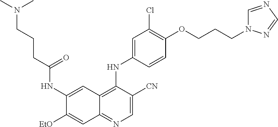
C1=C([CN])C(NC2=CC(Cl)=C(OCCCN3C=NC=N3)C=C2)=C2C(=N1)C=C([EtO])C(NC(CCCN(C)C)=O)=C2
